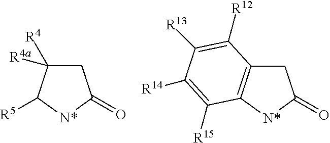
C1C([R4])([R4a])C([R5])[N*]C1=O.C1C2=C([N*]C1=O)C([R15])=C([R14])C([R13])=C2[R12]
